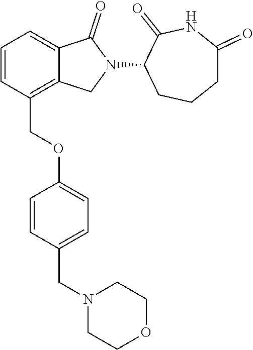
C1=CC(COC2=CC=C(CN3CCOCC3)C=C2)=C2C(=C1)C(=O)N(C1C(=O)NC(=O)CCC1)C2
